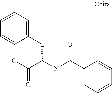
C1(CC(NC(C2=CC=CC=C2)=O)C(O)=O)=CC=CC=C1
